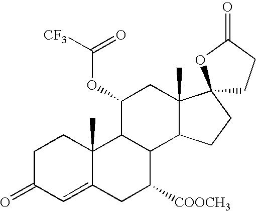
C1C(=O)C=C2C(C)(C1)C1C(C([COOCH3])C2)C2C(C)(CC1OC([CF3])=O)C1(CC2)CCC(=O)O1
